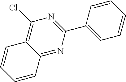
C12=C(Cl)N=C(C3=CC=CC=C3)N=C1C=CC=C2
